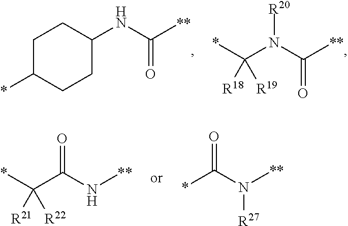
C(N(C([**])=O)[R20])(*)([R19])[R18].C1(NC([**])=O)CCC(*)CC1.C(C(=O)N[**])(*)([R22])[R21].*C(=O)N([**])[R27]
